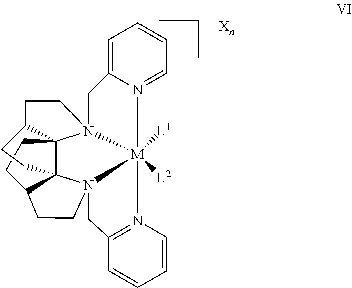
C12=CC=CC=N1[M]13([L1])([L2])N4=C(C=CC=C4)CN14C15C6(N3(CCC6CC1)C2)CCC5CC4
